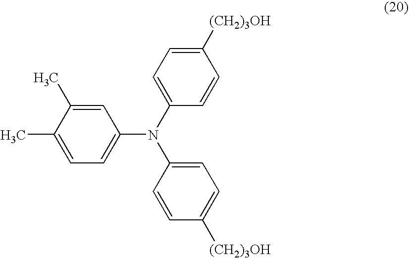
C1=C(C)C(C)=CC=C1N(C1=CC=C([(CH2)3OH])C=C1)C1=CC=C([(CH2)3OH])C=C1
